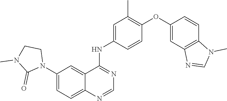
C1=C(N2CCN(C)C2=O)C=C2C(=C1)N=CN=C2NC1=CC(C)=C(OC2=CC3=C(C=C2)N(C)C=N3)C=C1
